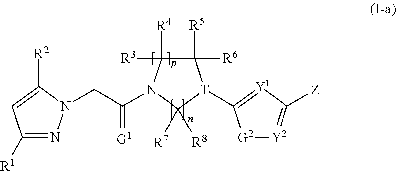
C1([R1])=NN(CC(=[G1])N2C([R3])([R4])C([R6])([R5])[T](C3=[Y1]C([Z])=[Y2][G2]3)C2([R7])[R8])C([R2])=C1
